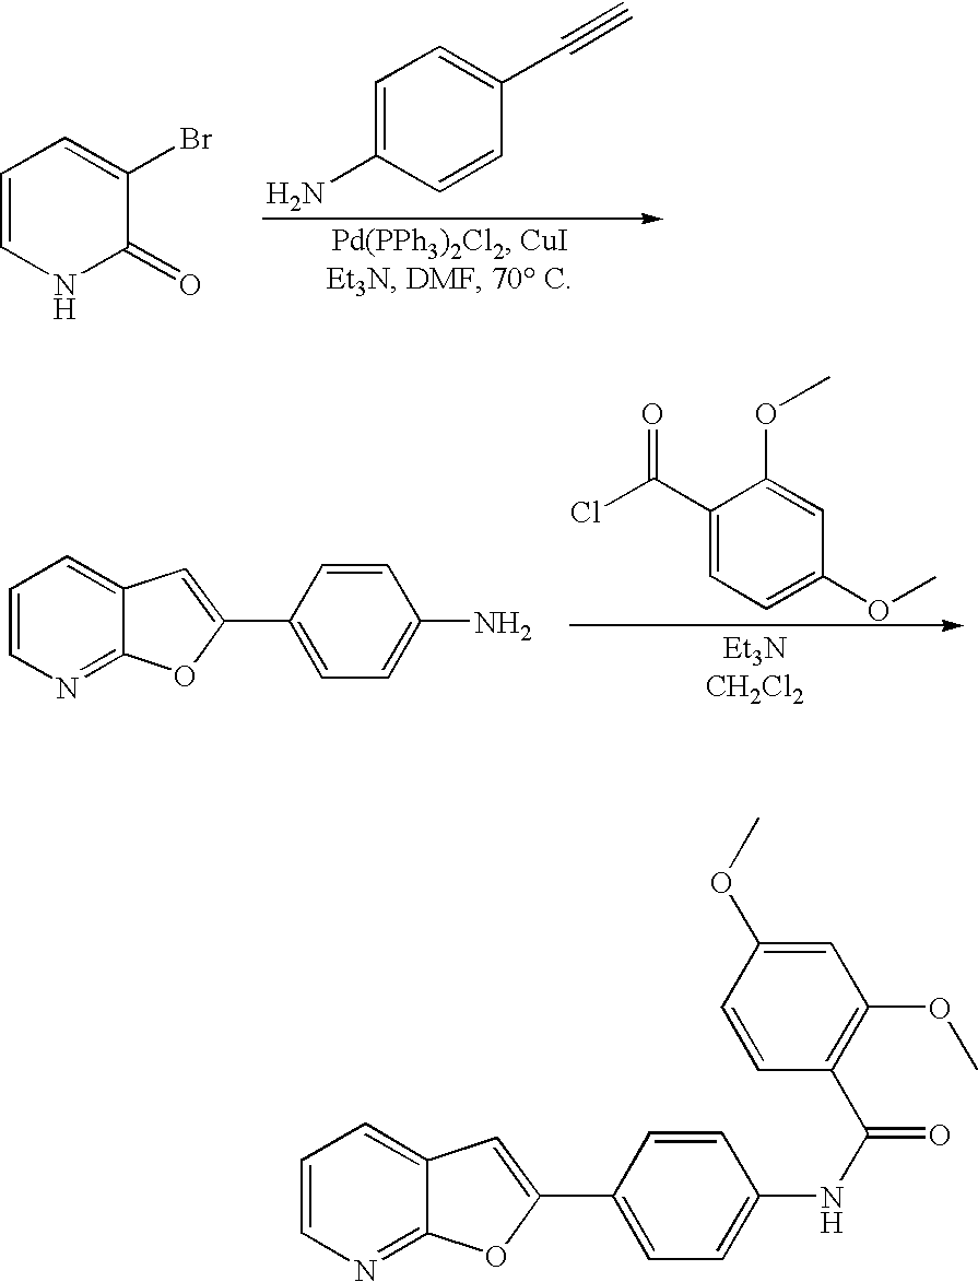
C1=C(N)C=CC(C#C)=C1.C1=CNC(=O)C(Br)=C1.C1(C(Cl)=O)=CC=C(OC)C=C1OC.C1=CN=C2C(=C1)C=C(C1=CC=C(N)C=C1)O2.C1=CN=C2C(=C1)C=C(C1=CC=C(NC(=O)C3=C(OC)C=C(OC)C=C3)C=C1)O2
